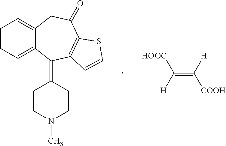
C1=CC=C2C(=C1)CC(=O)C1=C(C2=C2CCN(C)CC2)C=CS1.C(=C([H])[COOH])([H])[HOOC]
